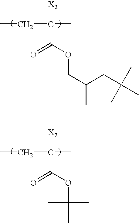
[X2]C(C(OCC(C)CC(C)(C)C)=O)(CC)C.[X2]C(C(OC(C)(C)C)=O)(CC)C
